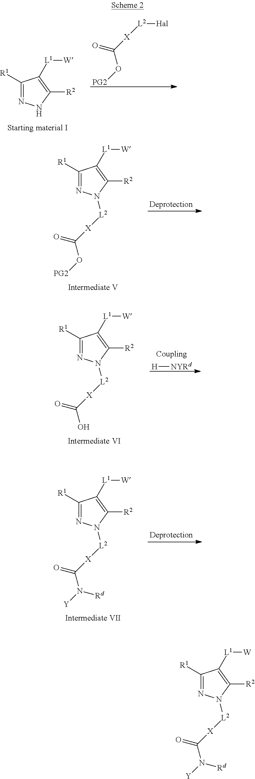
C1([R1])=NNC([R2])=C1[L1][W].[X](C(O[PG2])=O)[L2][Hal].C1([R1])=NN([L2][X]C(O[PG2])=O)C([R2])=C1[L1][W].C1([R1])=NN([L2][X]C(O)=O)C([R2])=C1[L1][W].[H][NYRd].C1([R1])=NN([L2][X]C(N([Y])[Rd])=O)C([R2])=C1[L1][W].C1([R1])=NN([L2][X]C(N([Y])[Rd])=O)C([R2])=C1[L1][W]
